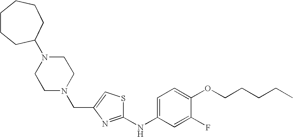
C(C1=CSC(NC2=CC=C(OCCCCC)C(F)=C2)=N1)N1CCN(C2CCCCCC2)CC1
